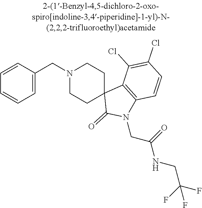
N1(CC2=CC=CC=C2)CCC2(CC1)C(=O)N(CC(=O)NCC(F)(F)F)C1=C2C(Cl)=C(Cl)C=C1
